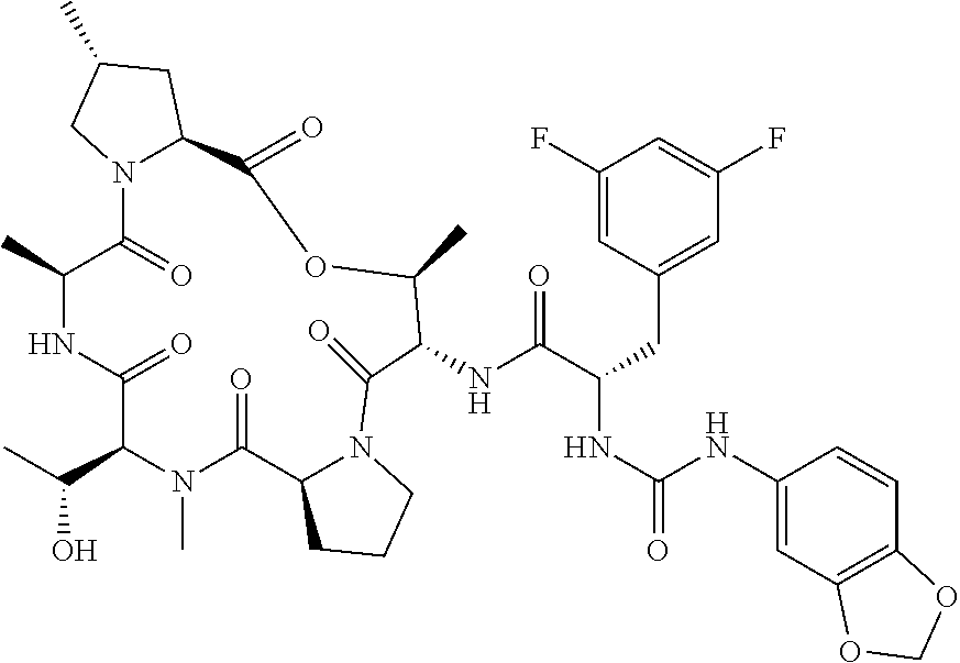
C1(F)=CC(CC(NC(=O)NC2=CC3=C(C=C2)OCO3)C(NC2C(=O)N3C(CCC3)C(=O)N(C)C(C(O)C)C(=O)NC(C)C(=O)N3C(CC(C)C3)C(=O)OC2C)=O)=CC(F)=C1
